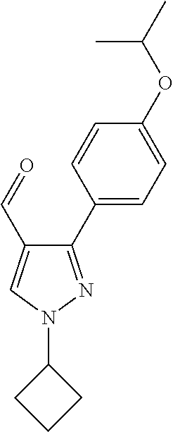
C1(C2=CC=C(OC(C)C)C=C2)=NN(C2CCC2)C=C1C=O
